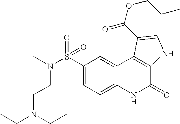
N(S(C1=CC=C2C(=C1)C1=C(C(=O)N2)NC=C1C(OCCC)=O)(=O)=O)(C)CCN(CC)CC
